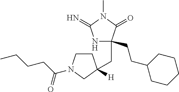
C1(CCC2CCCCC2)(CC2([H])CCN(C(CCCC)=O)C2)NC(=N)N(C)C1=O
